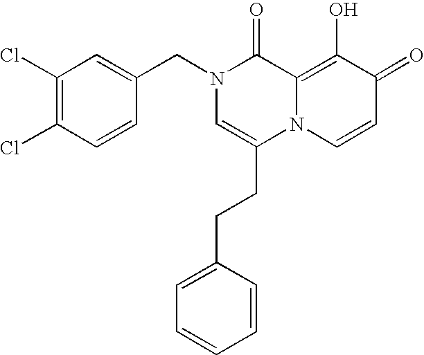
C1(Cl)=C(Cl)C=CC(CN2C=C(CCC3=CC=CC=C3)N3C(=C(O)C(=O)C=C3)C2=O)=C1
